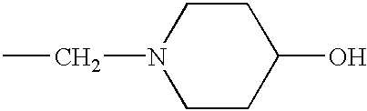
C1(O)CCN(CC)CC1
